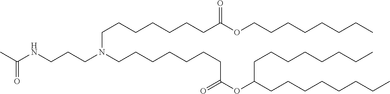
C(CCCCCC)COC(CCCCCCCN(CCCCCCCC(OC(CCCCCCCC)CCCCCCCC)=O)CCCNC(=O)C)=O
